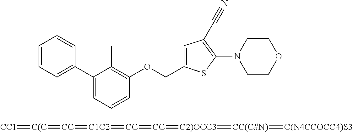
C1=CC=C(C2=CC=CC(OCC3=CC(C#N)=C(N4CCOCC4)S3)=C2C)C=C1.[CC1]=[C(C]=[CC]=[C1C2]=[CC]=[CC]=[C2)OCC3]=[CC(C#N)]=[C(N4CCOCC4)S3]
